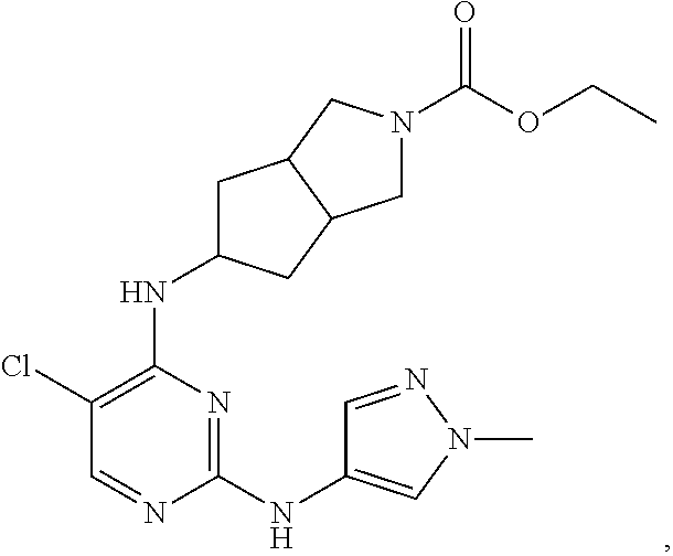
N1=C(NC2=CN(C)N=C2)N=CC(Cl)=C1NC1CC2C(C1)CN(C(OCC)=O)C2
